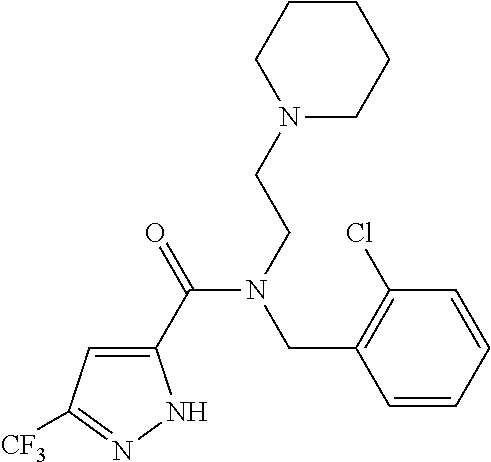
C1(C(=O)N(CCN2CCCCC2)CC2=C(Cl)C=CC=C2)=CC([CF3])=NN1
